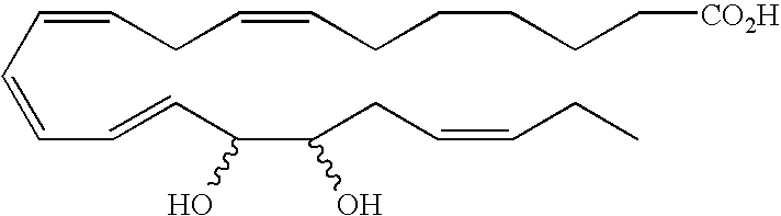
C(C=CC=CC(C(CC=CCC)O)O)=CCC=CCCCCC[CO2H]
